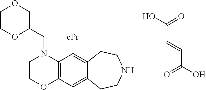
C(C=CC(O)=O)(O)=O.C1COC2=C(N1CC1OCCOC1)C([cPr])=C1C(=C2)CCNCC1
